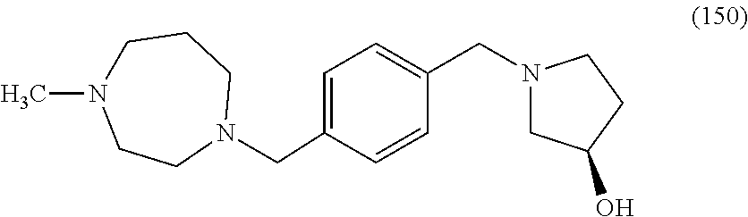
C1=C(CN2CCCN(C)CC2)C=CC(CN2CC(O)CC2)=C1
